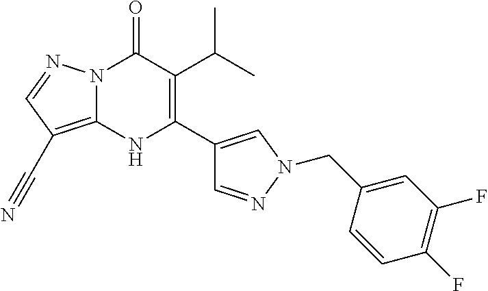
N12C(=C(C#N)C=N1)NC(C1=CN(CC3=CC(F)=C(F)C=C3)N=C1)=C(C(C)C)C2=O
